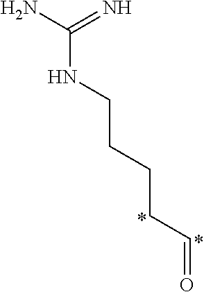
C(NCCCCC=O)(N)=N
